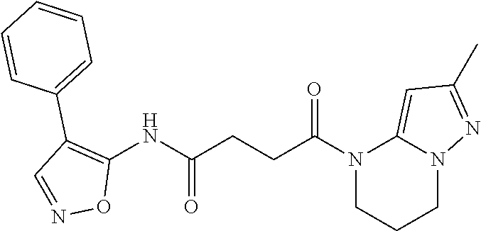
C1(NC(CCC(N2CCCN3C2=CC(C)=N3)=O)=O)=C(C2=CC=CC=C2)C=NO1
